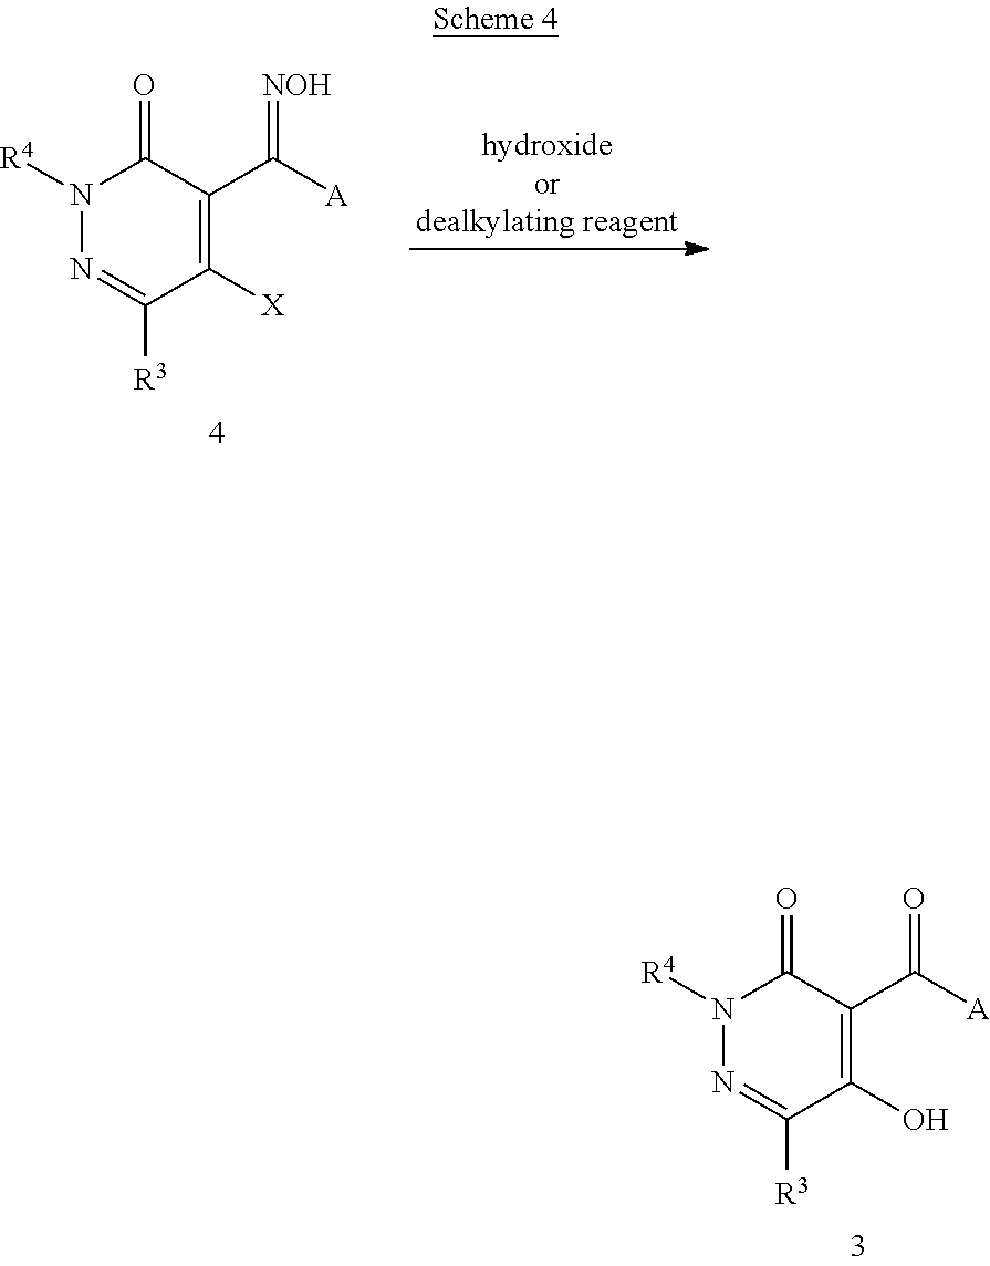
C1(O)=C(C(=O)[A])C(=O)N([R4])N=C1[R3].C1([X])=C(C(=[NOH])[A])C(=O)N([R4])N=C1[R3]
